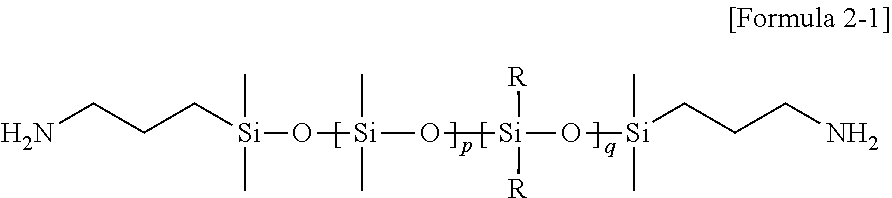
NCCC[Si](C)(C)O[Si](O[Si](O[Si](C)(C)CCCN)([R])[R])(C)C
